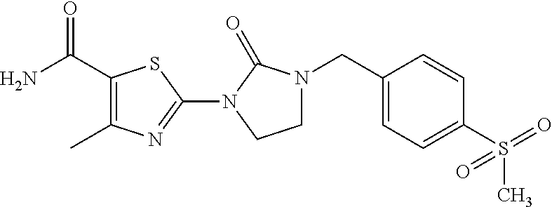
NC(C1=C(C)N=C(N2C(=O)N(CC3=CC=C(S(=O)(C)=O)C=C3)CC2)S1)=O
